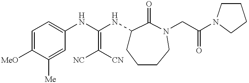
C1=C([MeO])C([Me])=CC(NC(NC2CCCCN(CC(N3CCCC3)=O)C2=O)=C([NC])[CN])=C1
